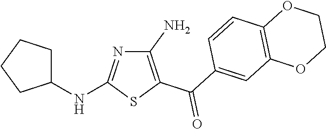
C1(NC2=NC(N)=C(C(=O)C3=CC4=C(C=C3)OCCO4)S2)CCCC1
